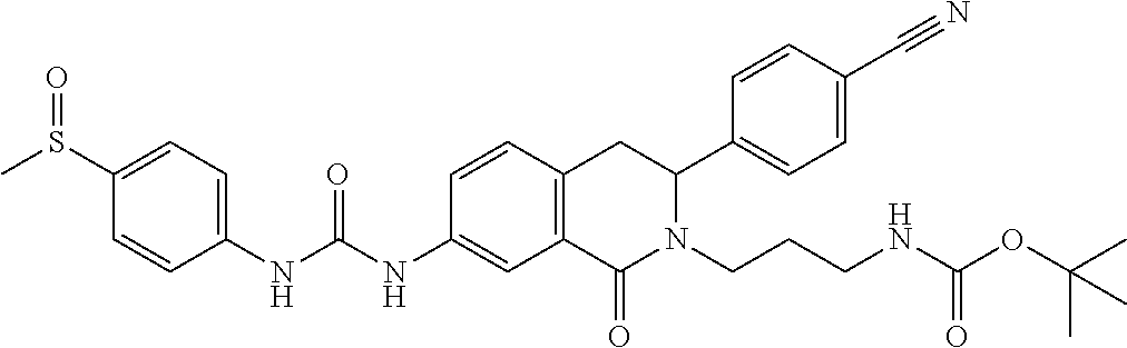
S(C1=CC=C(NC(=O)NC2=CC3=C(C=C2)CC(C2=CC=C(C#N)C=C2)N(CCCNC(OC(C)(C)C)=O)C3=O)C=C1)(C)=O
